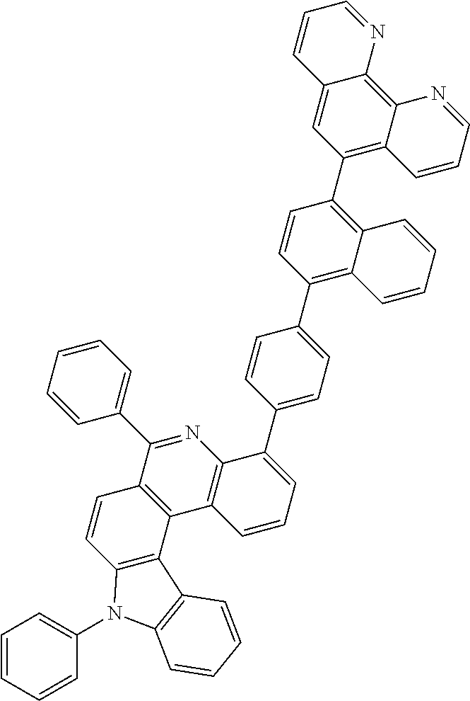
C12=C(C3=C(N=C1C1=CC=CC=C1)C(C1=CC=C(C4=C5C(=C(C6=C7C(=C8C(=C6)C=CC=N8)N=CC=C7)C=C4)C=CC=C5)C=C1)=CC=C3)C1=C(C=C2)N(C2=CC=CC=C2)C2=C1C=CC=C2
